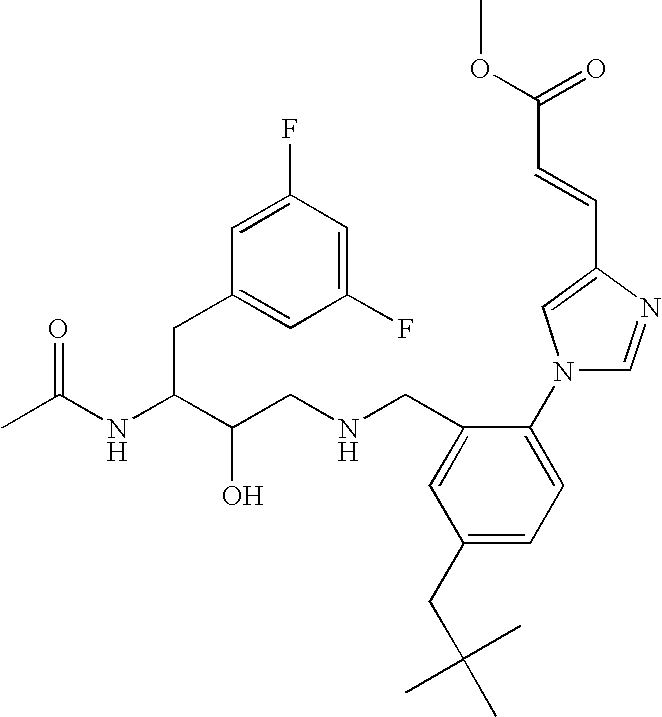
CC(NC(C(CNCC1=CC(CC(C)(C)C)=CC=C1N1C=NC(C=CC(OC)=O)=C1)O)CC1=CC(F)=CC(F)=C1)=O
